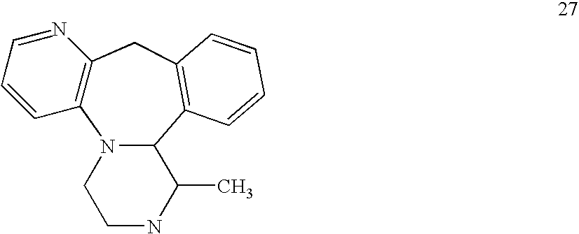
C12=C(CC3=C(C4N1CCNC4C)C=CC=C3)N=CC=C2
